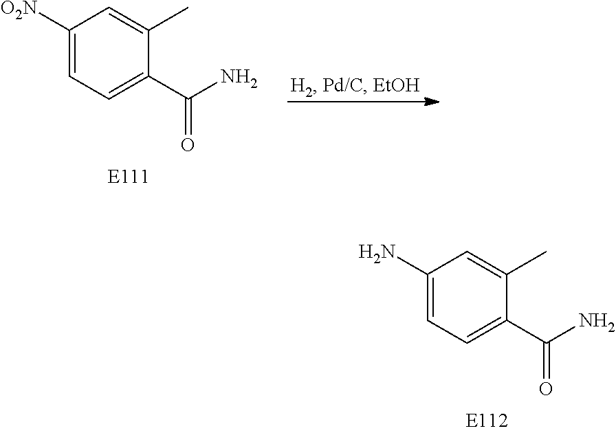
C1([O2N])=CC=C(C(N)=O)C(C)=C1.C1(N)=CC=C(C(N)=O)C(C)=C1
